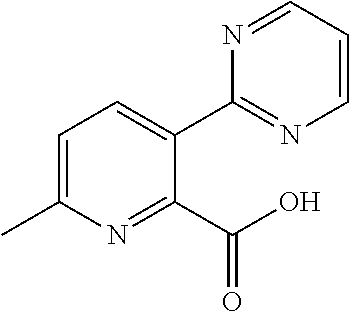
C1(C2=CC=C(C)N=C2C(O)=O)=NC=CC=N1
